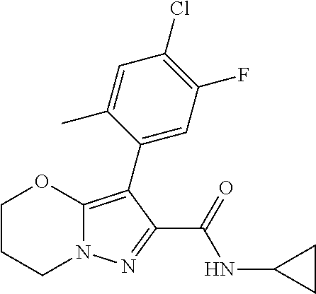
C1CCN2C(=C(C3=CC(F)=C(Cl)C=C3C)C(C(=O)NC3CC3)=N2)O1
